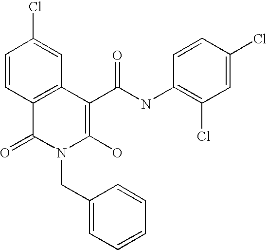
C1=CC2=C(C=C1Cl)C(C(NC1=C(Cl)C=C(Cl)C=C1)=O)=C(O)N(CC1=CC=CC=C1)C2=O
